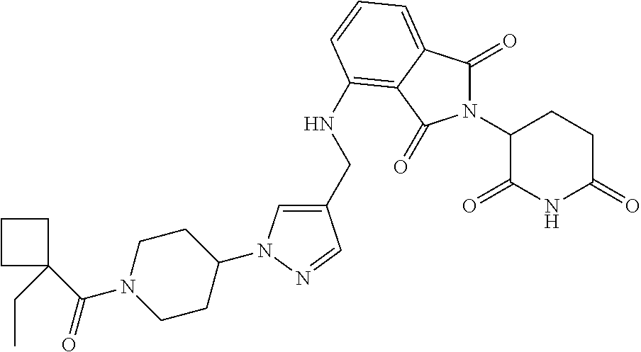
C1(CNC2=C3C(=CC=C2)C(=O)N(C2C(=O)NC(=O)CC2)C3=O)=CN(C2CCN(C(=O)C3(CC)CCC3)CC2)N=C1
